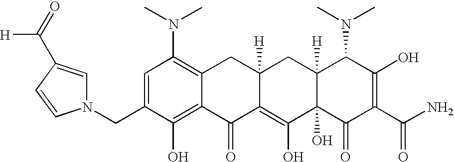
C1(CN2C=C(C(=O)[H])C=C2)=CC(N(C)C)=C2C(=C1O)C(=O)C1=C(O)C3(O)C([H])(CC1([H])C2)C(N(C)C)C(O)=C(C(N)=O)C3=O
